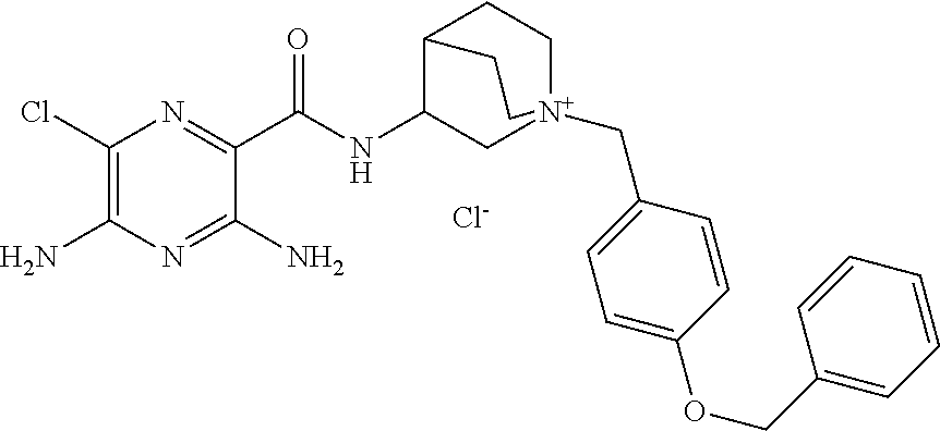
C1(Cl)=C(N)N=C(N)C(C(NC2C[N+]3(CC4=CC=C(OCC5=CC=CC=C5)C=C4)CCC2CC3)=O)=N1.[Cl-]
